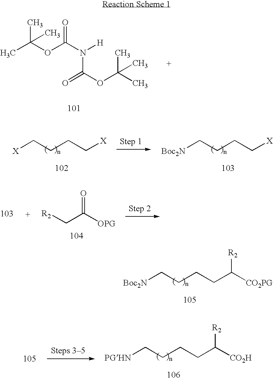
CC(OC(N([H])C(OC(C)(C)C)=O)=O)(C)C.C(C([OPG])=O)[R2].[Boc2N]CCCCC([CO2PG])[R2].[PGHN]CCCCC([CO2H])[R2].[X]CCCC[X].[Boc2N]CCCC[X]
